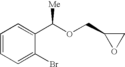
C1=CC=C(Br)C(C(OCC2OC2)[Me])=C1
